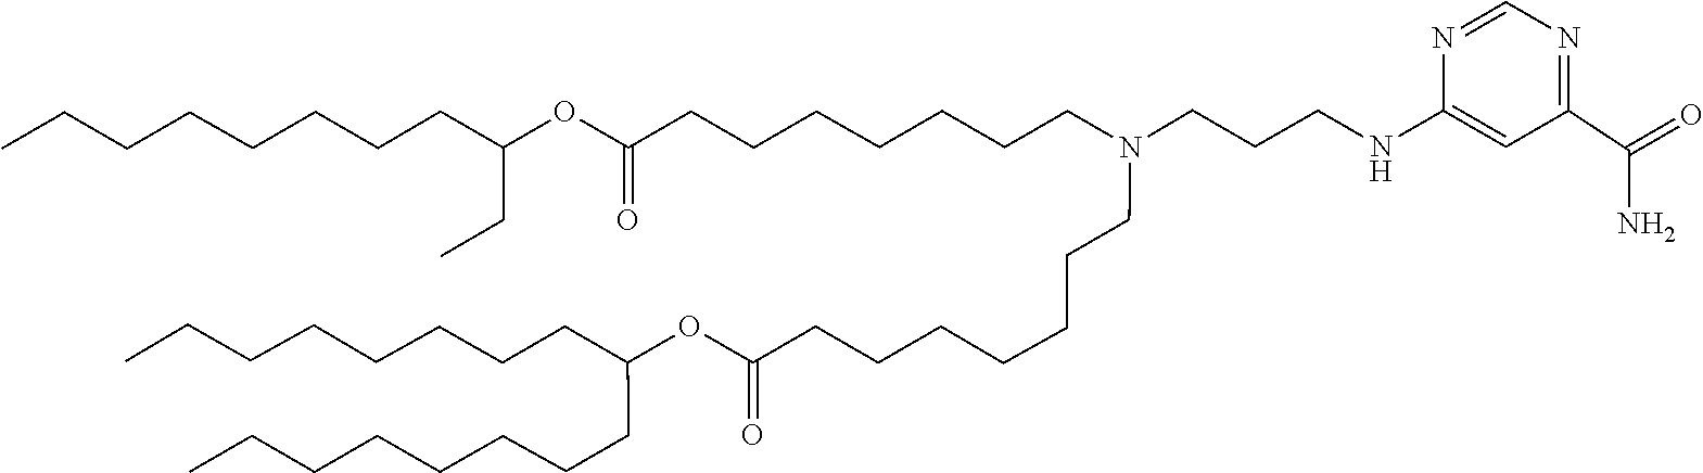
O(C(=O)CCCCCCCN(CCCCCCCC(OC(CCCCCCCC)CC)=O)CCCNC1=CC(C(=O)N)=NC=N1)C(CCCCCCCC)CCCCCCCC
